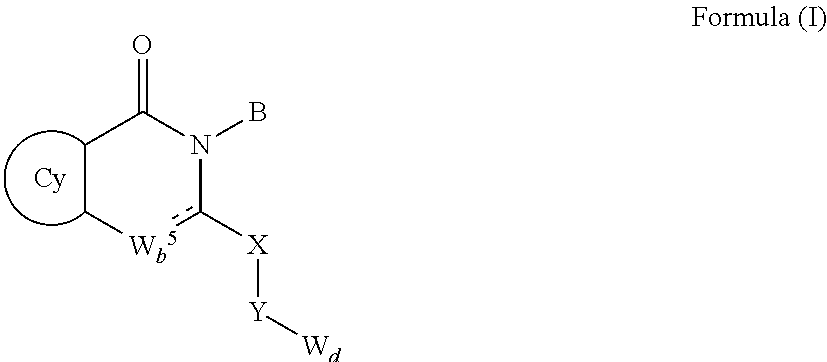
[Wb5]1c([X][Y][Wd])N(B)C(=O)CC1
